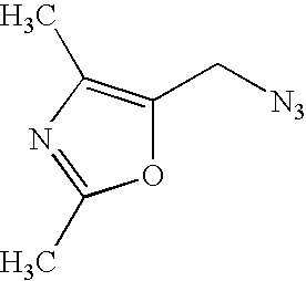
O1C(C[N3])=C(C)N=C1C
